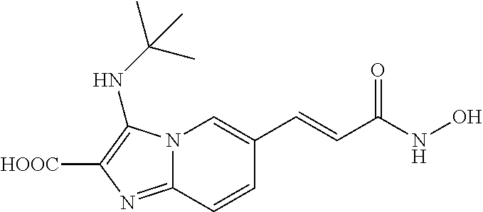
N12C(=NC([HOOC])=C1NC(C)(C)C)C=CC(C=CC(NO)=O)=C2
